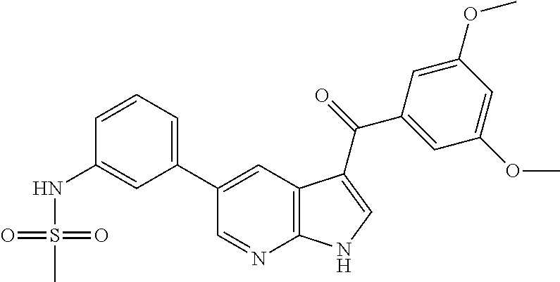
C1(C2=CC3=C(N=C2)NC=C3C(C2=CC(OC)=CC(OC)=C2)=O)=CC=CC(NS(C)(=O)=O)=C1
